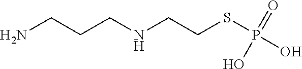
NCCCNCCSP(O)(=O)O
